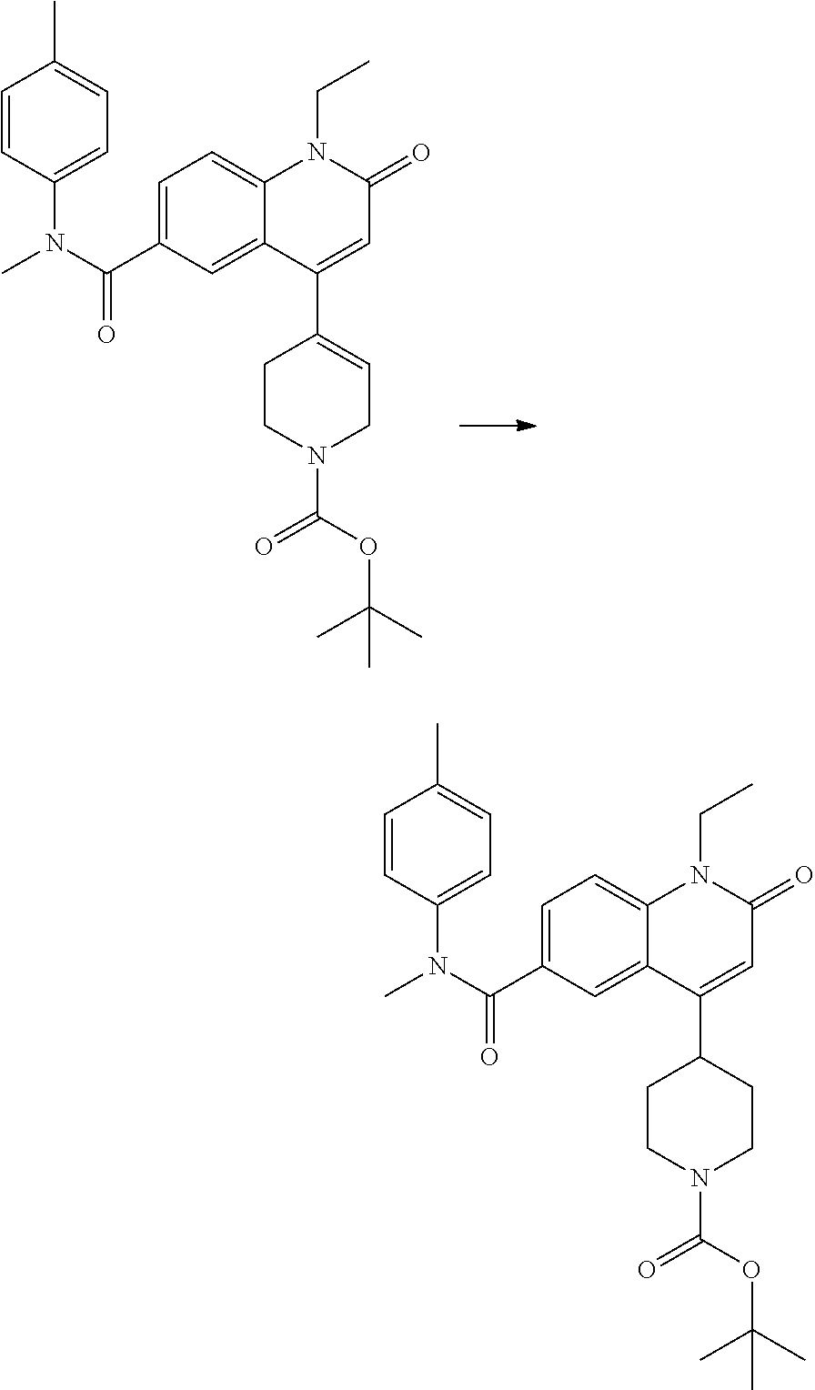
C(C1=CC=C2C(=C1)C(C1=CCN(C(=O)OC(C)(C)C)CC1)=CC(=O)N2CC)(N(C)C1=CC=C(C)C=C1)=O.C(C1=CC=C2C(=C1)C(C1CCN(C(OC(C)(C)C)=O)CC1)=CC(=O)N2CC)(N(C)C1=CC=C(C)C=C1)=O
